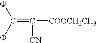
C(=C(F)F)([CN])[COOCH2CH3]
